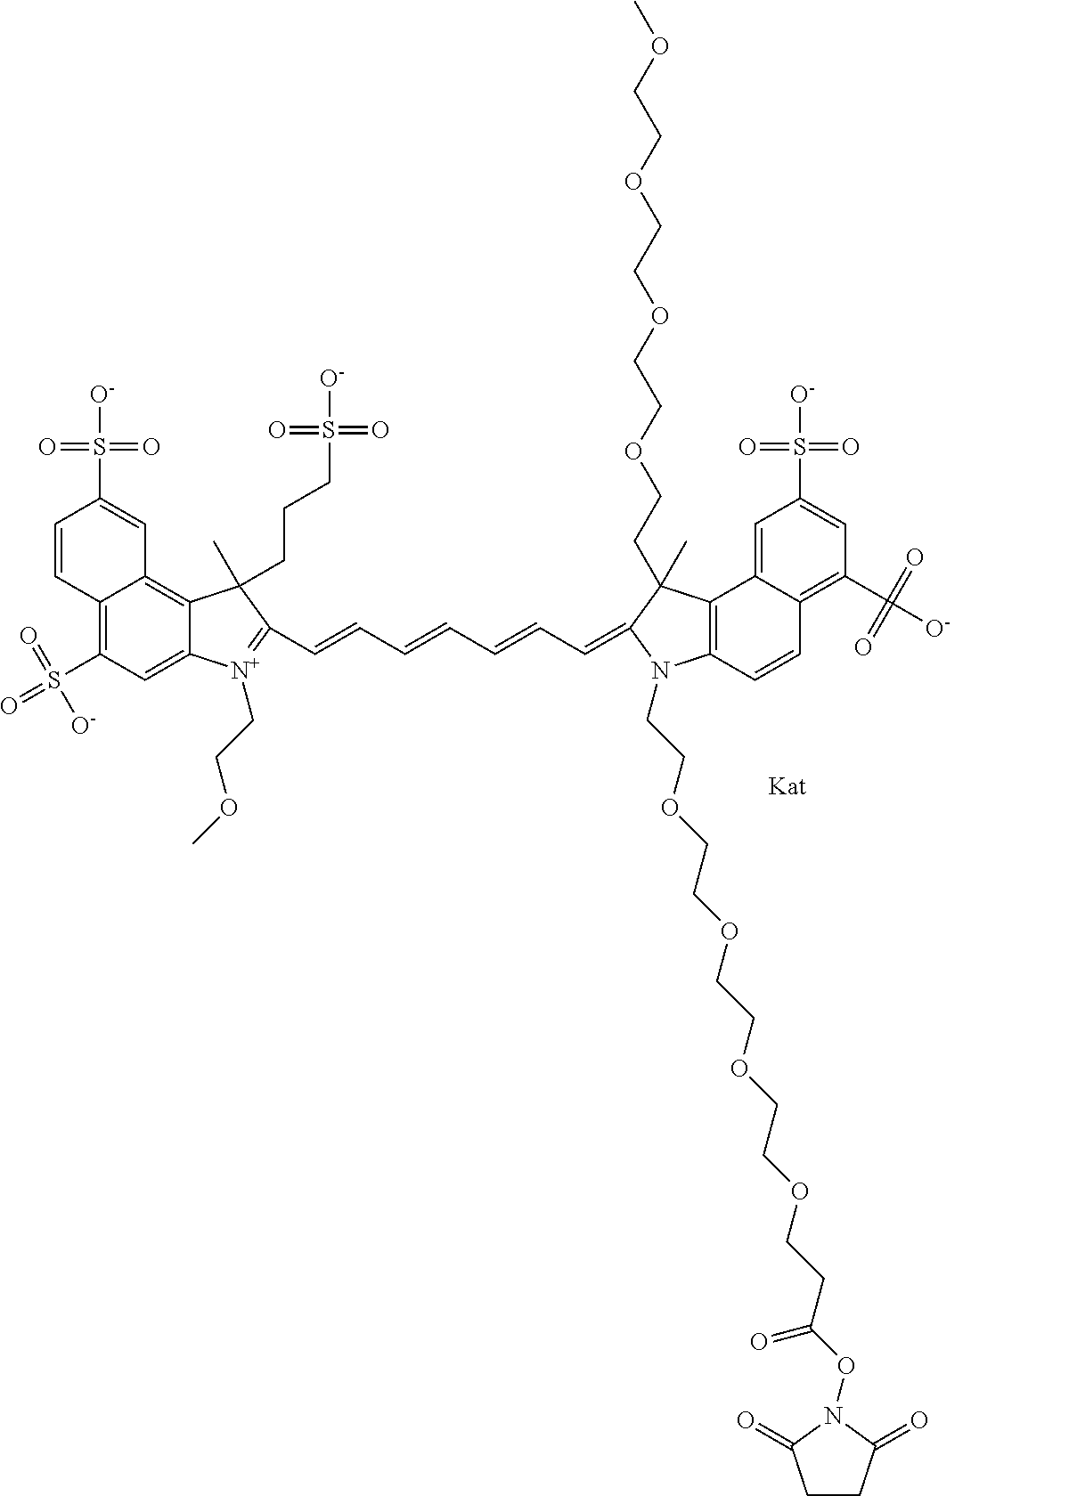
C12=C(S(=O)(=O)[O-])C=C3C(=C1C=C(S([O-])(=O)=O)C=C2)C(C)(CCCS([O-])(=O)=O)C(C=CC=CC=CC=C1N(CCOCCOCCOCCOCCC(ON2C(=O)CCC2=O)=O)C2=C(C4=CC(S([O-])(=O)=O)=CC(C([O-])(=O)=O)=C4C=C2)C1(C)CCOCCOCCOCCOC)=[N+]3CCOC
